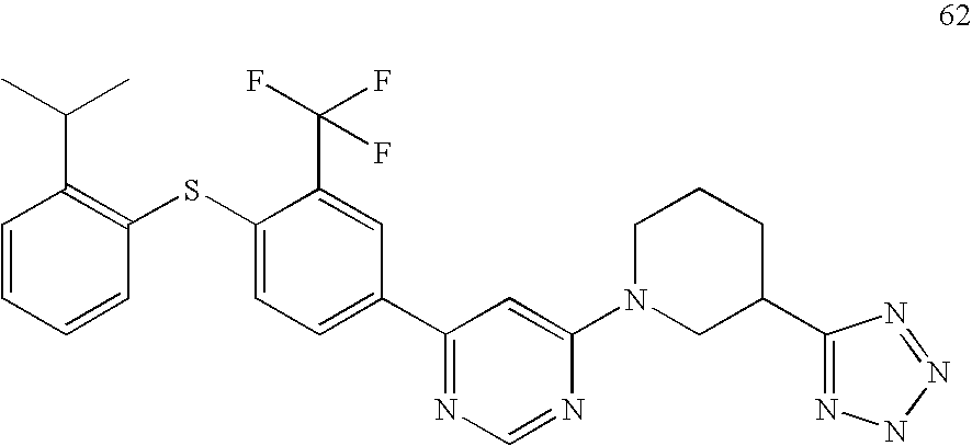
C1=CC=CC(SC2=CC=C(C3=NC=NC(N4CC(C5=NNN=N5)CCC4)=C3)C=C2C(F)(F)F)=C1C(C)C
